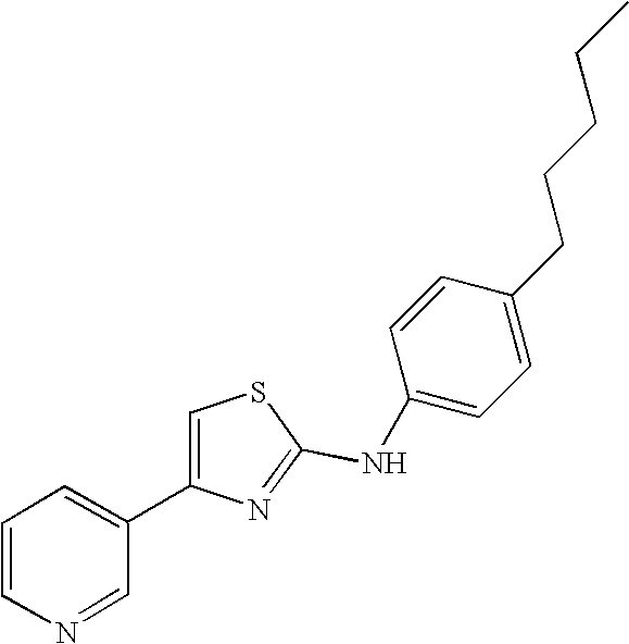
N(C1=NC(C2=CC=CN=C2)=CS1)C1=CC=C(CCCCC)C=C1
